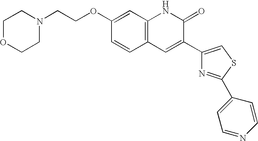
C1OCCN(CCOC2=CC3=C(C=C2)C=C(C2=CSC(C4=CC=NC=C4)=N2)C(=O)N3)C1
